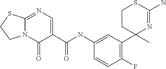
C12=NC=C(C(NC3=CC(C4(C)N=C(N)SCC4)=C(F)C=C3)=O)C(=O)N1CCS2
